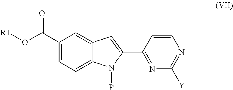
C1(C(O[R1])=O)=CC=C2C(=C1)C=C(C1=NC([Y])=NC=C1)N2P
